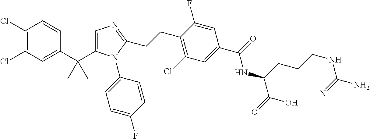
C1(Cl)=C(Cl)C=C(C(C)(C)C2=CN=C(CCC3=C(Cl)C=C(C(=O)NC(C(=O)O)CCCNC(=N)N)C=C3F)N2C2=CC=C(F)C=C2)C=C1
